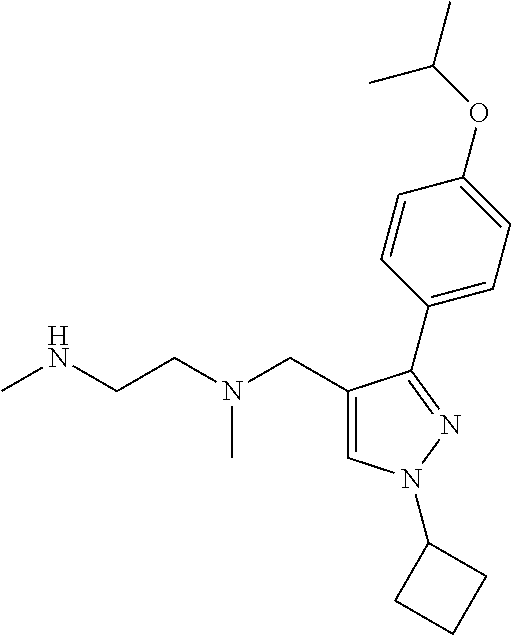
C1=C(CN(CCNC)C)C(C2=CC=C(OC(C)C)C=C2)=NN1C1CCC1
